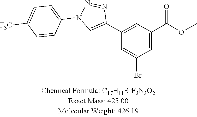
N1=NN(C2=CC=C([F3C])C=C2)C=C1C1=CC(C(=O)OC)=CC(Br)=C1
